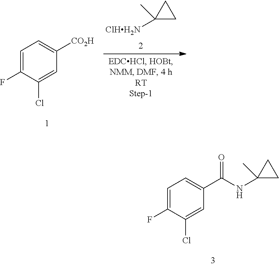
C1=C(F)C(Cl)=CC([CO2H])=C1.C1(C)([ClHH2N])CC1.C1=C(F)C(Cl)=CC(C(NC2(C)CC2)=O)=C1
